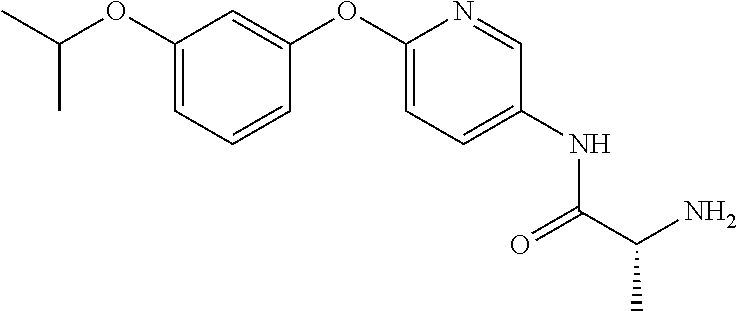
C1(OC(C)C)=CC=CC(OC2=CC=C(NC(C(N)C)=O)C=N2)=C1
